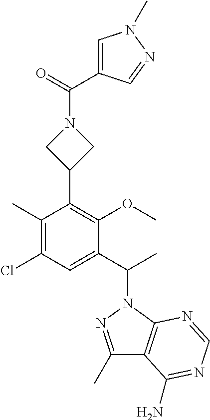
C1(C)=C(Cl)C=C(C(C)N2N=C(C)C3=C2N=CN=C3N)C(OC)=C1C1CN(C(=O)C2=CN(C)N=C2)C1
